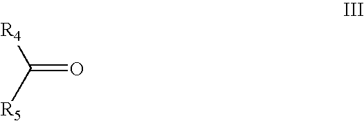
C(=O)([R4])[R5]
